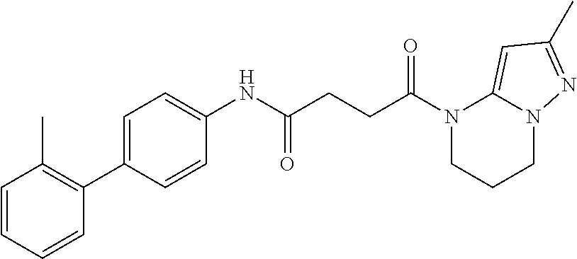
N1(C(=O)CCC(=O)NC2=CC=C(C3=C(C)C=CC=C3)C=C2)CCCN2C1=CC(C)=N2
